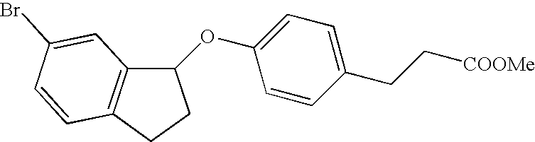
C1(CC[COOMe])=CC=C(OC2C3=C(CC2)C=CC(Br)=C3)C=C1
